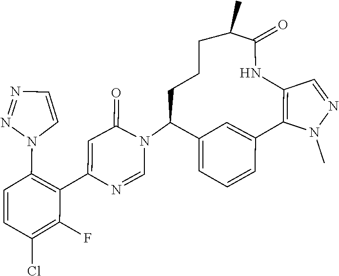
C1=NC(C2=C(N3C=CN=N3)C=CC(Cl)=C2F)=CC(=O)N1C1C2=CC=CC(=C2)C2=C(C=NN2C)NC(=O)C(C)CCC1
